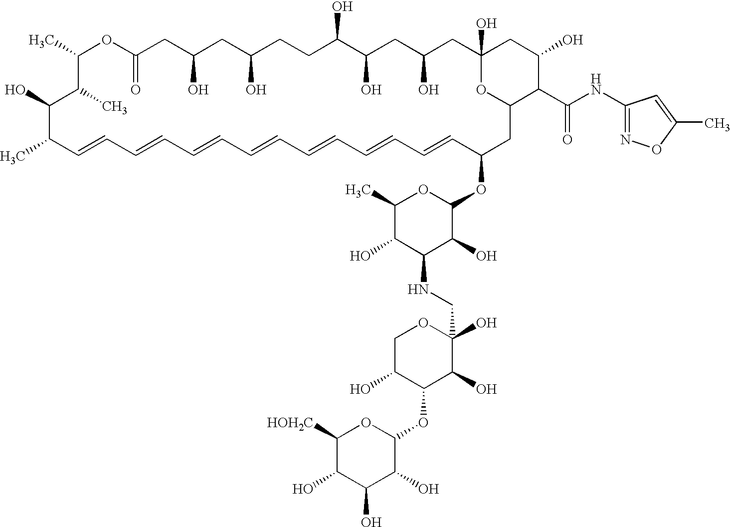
CC1C=CC=CC=CC=CC=CC=CC=CC(OC2OC(C)C(O)C(NCC3(O)OCC(O)C(OC4OC([HOH2C])C(O)C(O)C4O)C3O)C2O)CC2OC(O)(CC(O)CC(O)C(O)CCC(O)CC(O)CC(=O)OC(C)C(C)C1O)CC(O)C2C(NC1=NOC(C)=C1)=O
